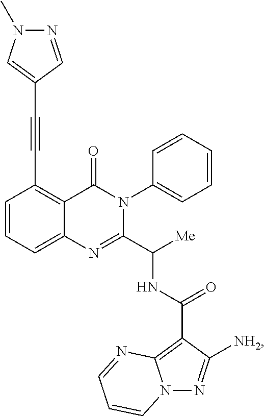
C12=CC=CC(C#CC3=CN(C)N=C3)=C1C(=O)N(C1=CC=CC=C1)C(C([Me])NC(C1=C3N(N=C1[NH2])C=CC=N3)=O)=N2
